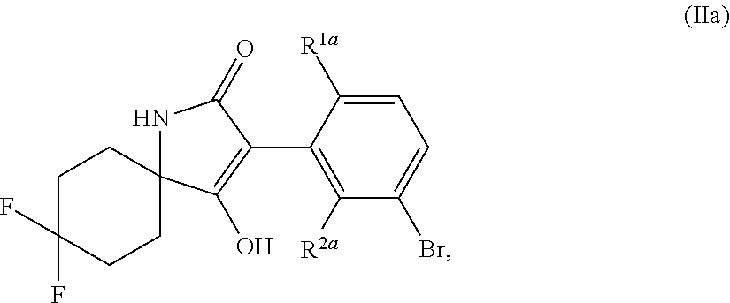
C1(C2=C(O)C3(CCC(F)(F)CC3)NC2=O)=C([R2a])C(Br)=CC=C1[R1a]
